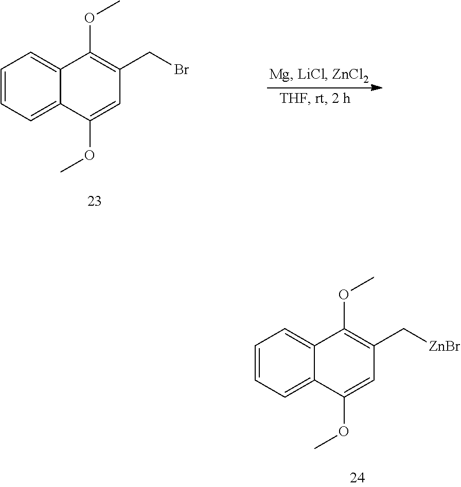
C1=CC=C2C(=C1)C(OC)=C(CBr)C=C2OC.C1=CC=C2C(=C1)C(OC)=C(C[ZnBr])C=C2OC
